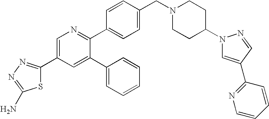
C1=C(C2=NN=C(N)S2)C=C(C2=CC=CC=C2)C(C2=CC=C(CN3CCC(N4C=C(C5=NC=CC=C5)C=N4)CC3)C=C2)=N1
